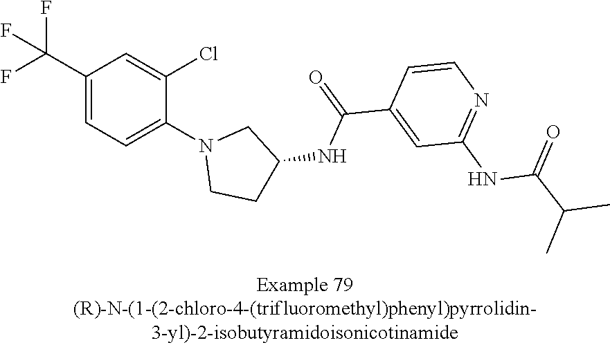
C1(C(F)(F)F)=CC=C(N2CCC(NC(C3=CC(NC(C(C)C)=O)=NC=C3)=O)C2)C(Cl)=C1
